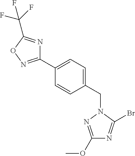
C1(C2=CC=C(CN3N=C(OC)N=C3Br)C=C2)=NOC(C(F)(F)F)=N1
